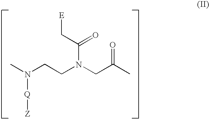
CN(CCN(CC(C)=O)C(C[E])=O)[Q][Z]
